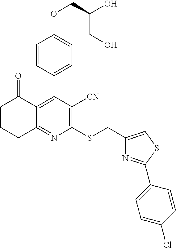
C1(CSC2=C([CN])C(C3=CC=C(OCC(O)CO)C=C3)=C3C(=N2)CCCC3=O)=CSC(C2=CC=C(Cl)C=C2)=N1
